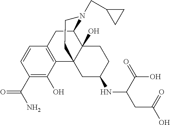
C1(C(=O)N)=C(O)C2=C(C=C1)CC1C3(O)C2(CC(NC(CC(O)=O)C(O)=O)CC3)CCN1CC1CC1
